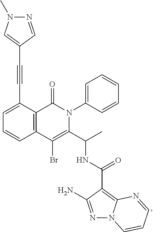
C12=C(C(C#CC3=CN(C)N=C3)=CC=C1)C(=O)N(C1=CC=CC=C1)C(C(C)NC(C1=C3N(N=C1N)C=CC=N3)=O)=C2Br
